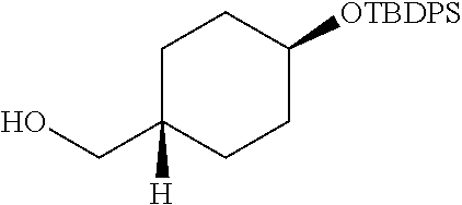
C(C1([H])CCC([OTBDPS])CC1)O
